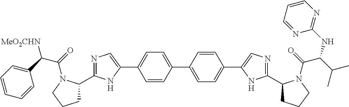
C1=CC(C2=CC=C(C3=CN=C(C4CCCN4C(C(NC4=NC=CC=N4)C(C)C)=O)N3)C=C2)=CC=C1C1=CN=C(C2CCCN2C(C(C2=CC=CC=C2)[MeO2CHN])=O)N1
